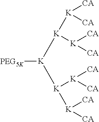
[K]([K]([CA])[CA])([K]([CA])[CA])[K]([PEG5K])[K]([K]([CA])[CA])[K]([CA])[CA]
